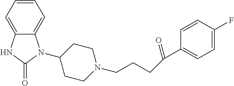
C1=CC=C2C(=C1)N(C1CCN(CCCC(C3=CC=C(F)C=C3)=O)CC1)C(=O)N2
